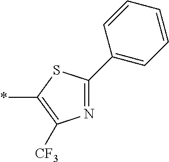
*C1=C([CF3])N=C(C2=CC=CC=C2)S1
